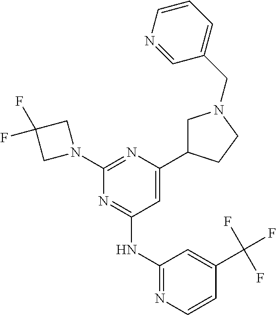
C1(NC2=NC=CC(C(F)(F)F)=C2)=NC(N2CC(F)(F)C2)=NC(C2CN(CC3=CC=CN=C3)CC2)=C1
